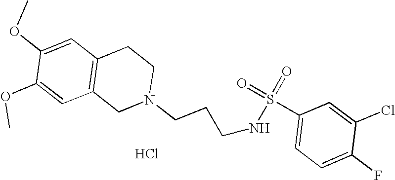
S(=O)(=O)(NCCCN1CC2=C(C=C(OC)C(OC)=C2)CC1)C1=CC=C(F)C(Cl)=C1.Cl
